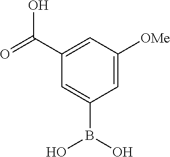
C1(B(O)O)=CC(C(=O)O)=CC([OMe])=C1
